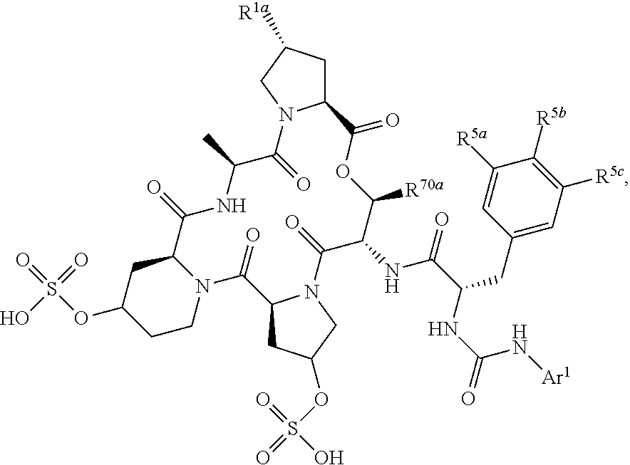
C12CC([R1a])CN1C(=O)C(C)NC(=O)C1CC(OS(=O)(=O)O)CCN1C(=O)C1CC(OS(=O)(O)=O)CN1C(=O)C(NC(=O)C(CC1=CC([R5c])=C([R5b])C([R5a])=C1)NC(N[Ar1])=O)C([R70a])OC2=O
